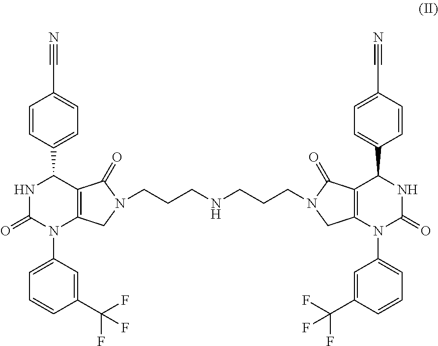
N1C(=O)N(C2=CC=CC(C(F)(F)F)=C2)C2=C(C1C1=CC=C(C#N)C=C1)C(=O)N(CCCNCCCN1CC3=C(C(C4=CC=C(C#N)C=C4)NC(=O)N3C3=CC=CC(C(F)(F)F)=C3)C1=O)C2
